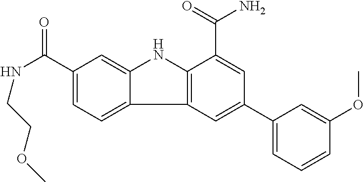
C1(C(=O)NCCOC)=CC=C2C(=C1)NC1=C2C=C(C2=CC=CC(OC)=C2)C=C1C(=O)N
